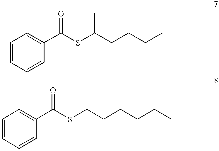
C1=CC=CC(C(SC(CCCC)C)=O)=C1.C1=CC=CC(C(SCCCCCC)=O)=C1
